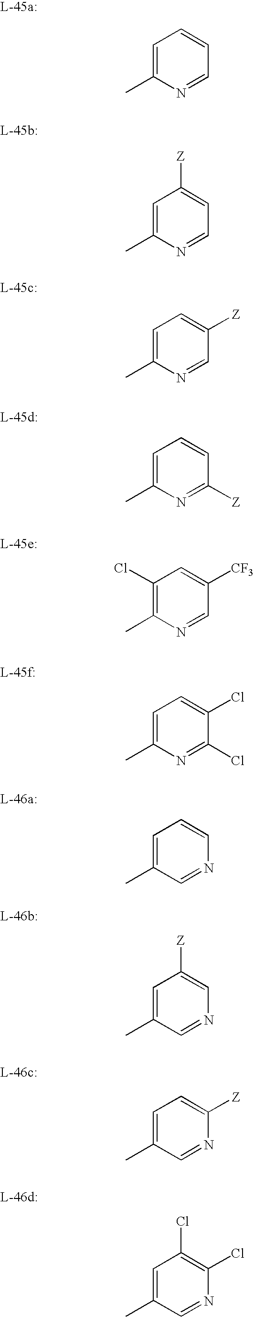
C1=C(C)N=CC=C1.C1=C(C)N=CC=C1[Z].C1=C(C)N=CC([Z])=C1.C1=C(C)N=C([Z])C=C1.C1(Cl)=C(C)N=CC([CF3])=C1.C1=C(C)N=C(Cl)C(Cl)=C1.C1=C(C)C=NC=C1.C1=C(C)C=NC=C1[Z].C1=C(C)C=NC([Z])=C1.C1=C(C)C=NC(Cl)=C1Cl
